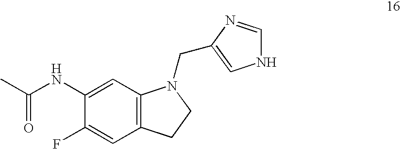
C1(NC(C)=O)=CC2=C(C=C1F)CCN2CC1=CNC=N1
